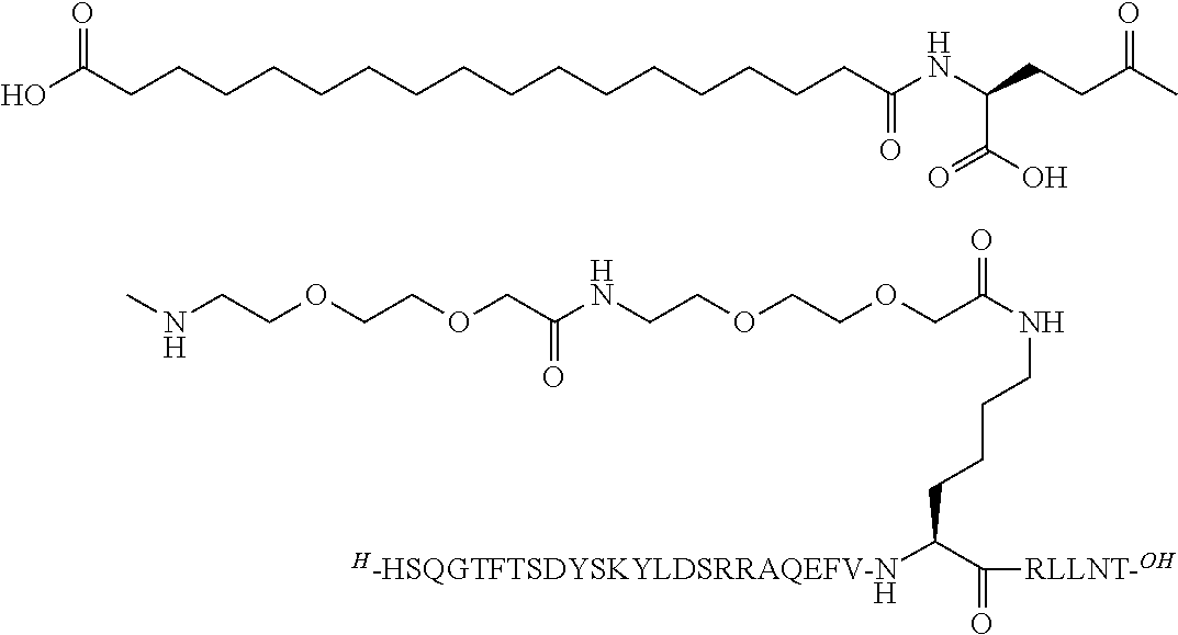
C(CCCC(C(=O)[RLLNT-OH])[H-HSQGTFTSDYSKYLDSRRAQEFV-N])NC(COCCOCCNC(COCCOCCNC)=O)=O.[H].OC(CCCCCCCCCCCCCCCCC(NC(CCC(C)=O)C(O)=O)=O)=O
